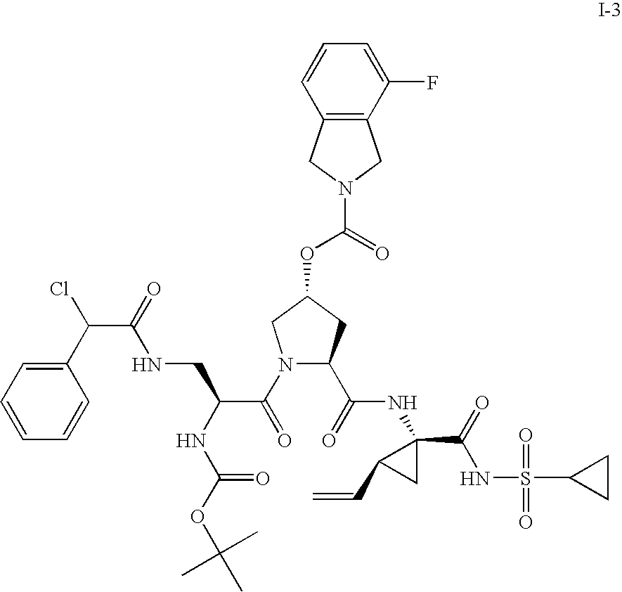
C1=CC2=C(C(F)=C1)CN(C(=O)OC1CC(C(=O)NC3(C(=O)NS(=O)(=O)C4CC4)C(C=C)C3)N(C(=O)C(CNC(C(Cl)C3=CC=CC=C3)=O)NC(=O)OC(C)(C)C)C1)C2
